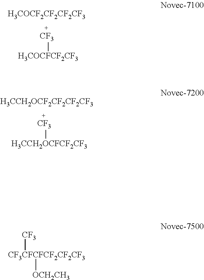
[CF3][H3COCFCF2CF3].[H3COCF2CF2CF2CF3].[CF3][H3CCH2OCFCF2CF3].[H3CCH2OCF2CF2CF2CF3].[CF3][CF3CFCFCF2CF2CF3][OCH2CH3]
